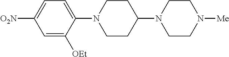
N1(C2CCN(C3=CC=C([O2N])C=C3[OEt])CC2)CCN([Me])CC1
